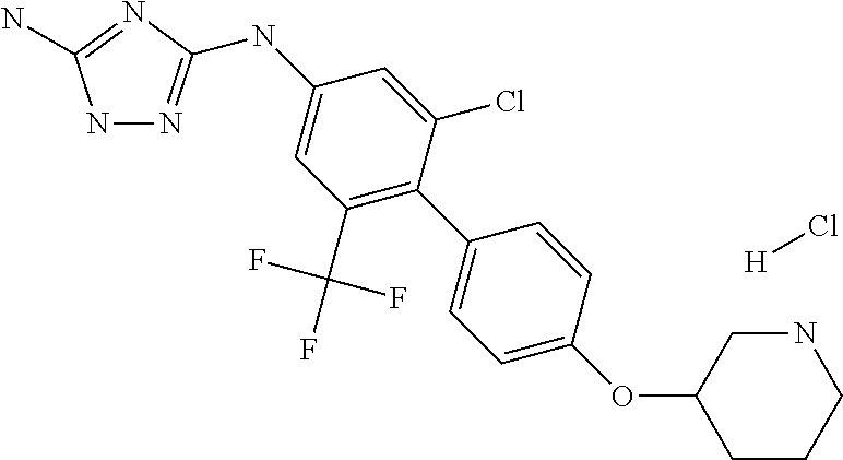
N1N=C(NC2=CC(C(F)(F)F)=C(C3=CC=C(OC4CCCNC4)C=C3)C(Cl)=C2)N=C1N.[H]Cl
